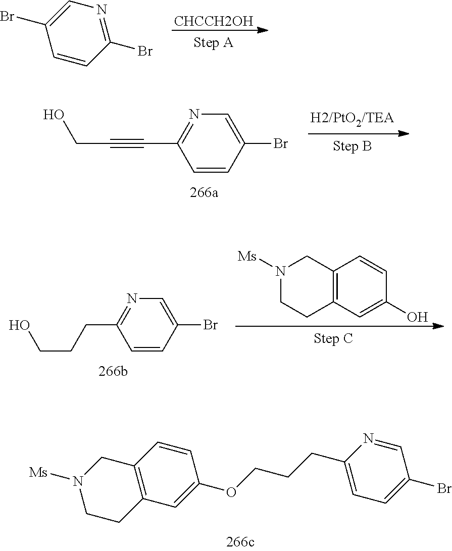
C1=CC(Br)=NC=C1Br.[CHCCH2OH].C1=CC(Br)=CN=C1C#CCO.C12=C(C=C(O)C=C1)CCN([Ms])C2.C1=CC(Br)=CN=C1CCCO.C12=C(C=C(OCCCC3=CC=C(Br)C=N3)C=C1)CCN([Ms])C2
